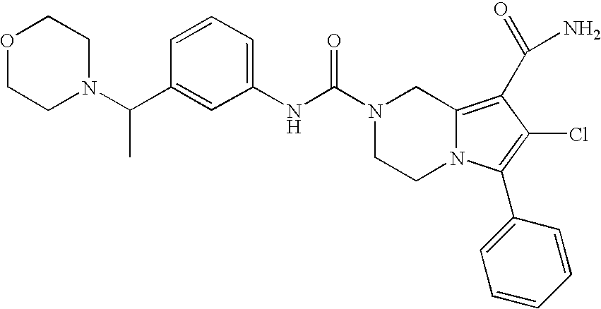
N1(C(NC2=CC=CC(C(N3CCOCC3)C)=C2)=O)CCN2C(=C(C(N)=O)C(Cl)=C2C2=CC=CC=C2)C1
